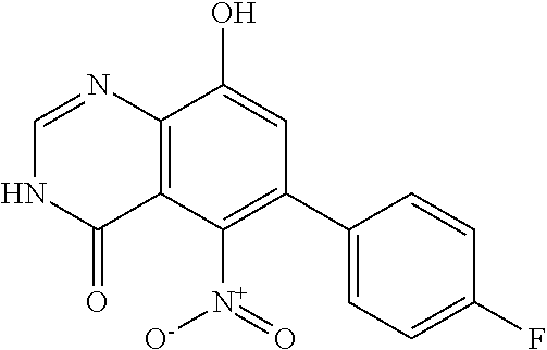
C12=C(C([N+](=O)[O-])=C(C3=CC=C(F)C=C3)C=C1O)C(=O)NC=N2
